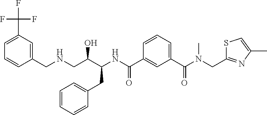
C1(C(N(C)CC2=NC(C)=CS2)=O)=CC=CC(C(=O)NC(CC2=CC=CC=C2)C(O)CNCC2=CC(C(F)(F)F)=CC=C2)=C1
